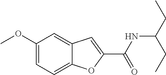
C(NC(CC)CC)(=O)C1=CC2=CC(OC)=CC=C2O1
